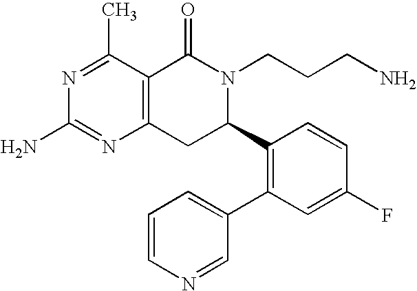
C12=C(C(C)=NC(N)=N1)C(=O)N(CCCN)C(C1=C(C3=CC=CN=C3)C=C(F)C=C1)C2
